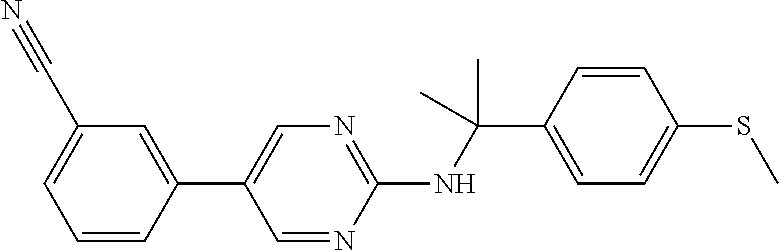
N(C(C1=CC=C(SC)C=C1)(C)C)C1=NC=C(C2=CC(C#N)=CC=C2)C=N1
